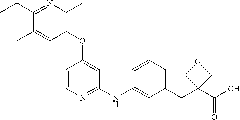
C1(CC)=NC(C)=C(OC2=CC(NC3=CC(CC4(C(=O)O)COC4)=CC=C3)=NC=C2)C=C1C
